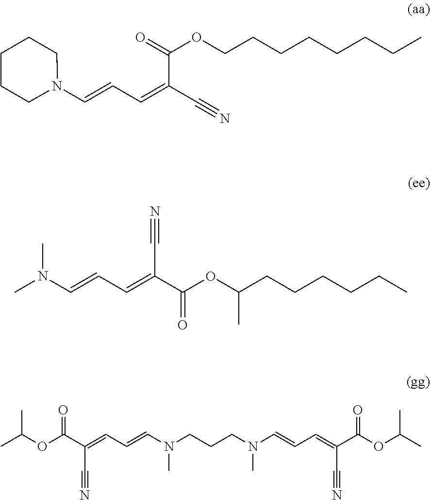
N1(C=CC=C(C#N)C(=O)OCCCCCCCC)CCCCC1.CN(C=CC=C(C(OC(CCCCCC)C)=O)C#N)C.CC(OC(C(=CC=CN(CCCN(C=CC=C(C(OC(C)C)=O)C#N)C)C)C#N)=O)C
